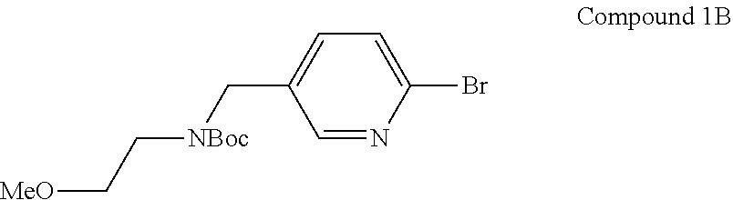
C1=NC(Br)=CC=C1C[NBoc]CC[MeO]
